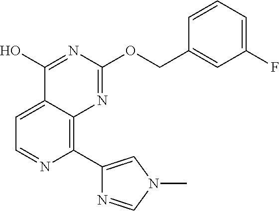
C1(C2=CN(C)C=N2)=C2C(=CC=N1)C(O)=NC(OCC1=CC(F)=CC=C1)=N2
